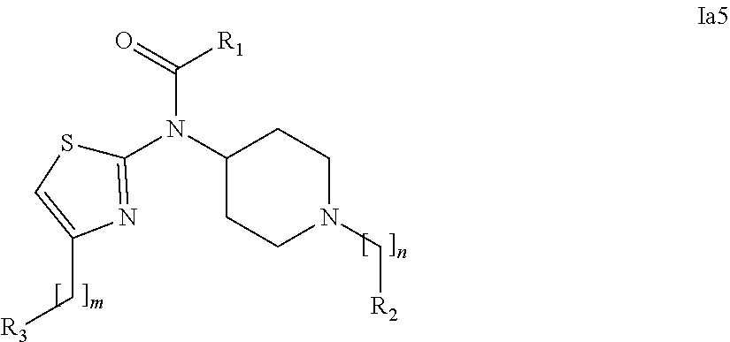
C1(N(C2CCN(C[R2])CC2)C(=O)[R1])=NC(C[R3])=CS1
